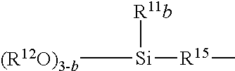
[(R12O)3-b][Si]([R11b])[R15]C
